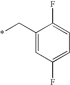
C1(C*)=CC(F)=CC=C1F
